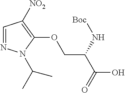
C1=NN(C(C)C)C(OCC(C(O)=O)N[Boc])=C1[NO2]
